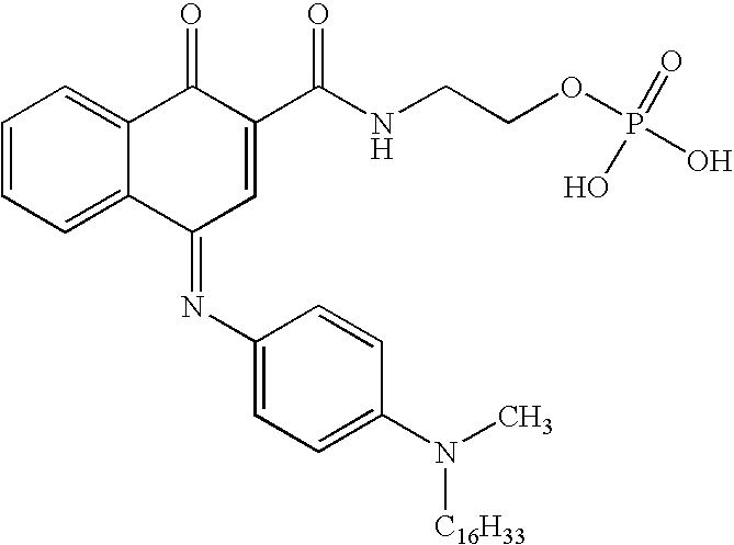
C1=CC=C2C(=C1)C(=O)C(C(NCCOP(O)(=O)O)=O)=CC2=NC1=CC=C(N([C16H33])C)C=C1
